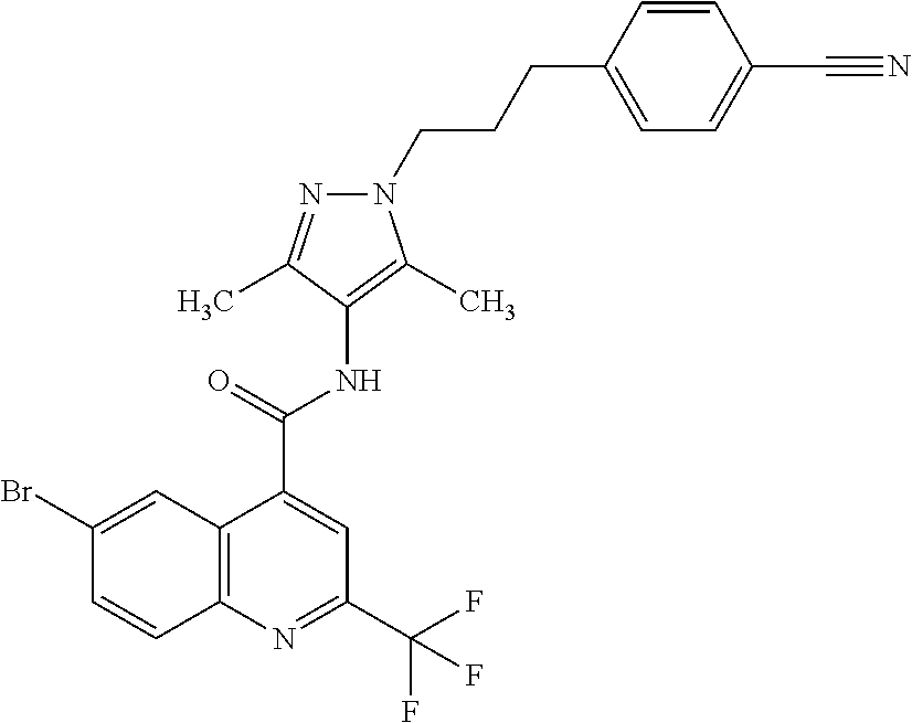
C1=C(CCCN2C(C)=C(NC(C3=CC(C(F)(F)F)=NC4=C3C=C(Br)C=C4)=O)C(C)=N2)C=CC(C#N)=C1
